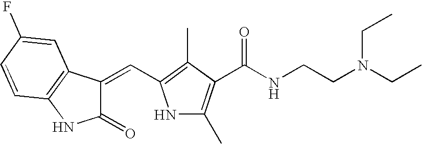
C(NCCN(CC)CC)(=O)C1=C(C)NC(C=C2C(=O)NC3=C2C=C(F)C=C3)=C1C
